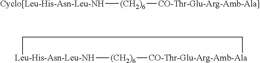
[Cyclo[Leu-His-Asn-Leu-NH][(CH2)6][CO-Thr-Glu-Arg-Amb-Ala]].[Leu-His-Asn-Leu-NH]1[(CH2)6][CO-Thr-Glu-Arg-Amb-Ala]CC1
